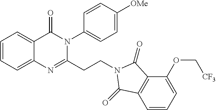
C1=CC=C2C(=C1)C(=O)N(C1=CC=C([OMe])C=C1)C(CCN1C(=O)C3=C(C=CC=C3OC[CF3])C1=O)=N2
